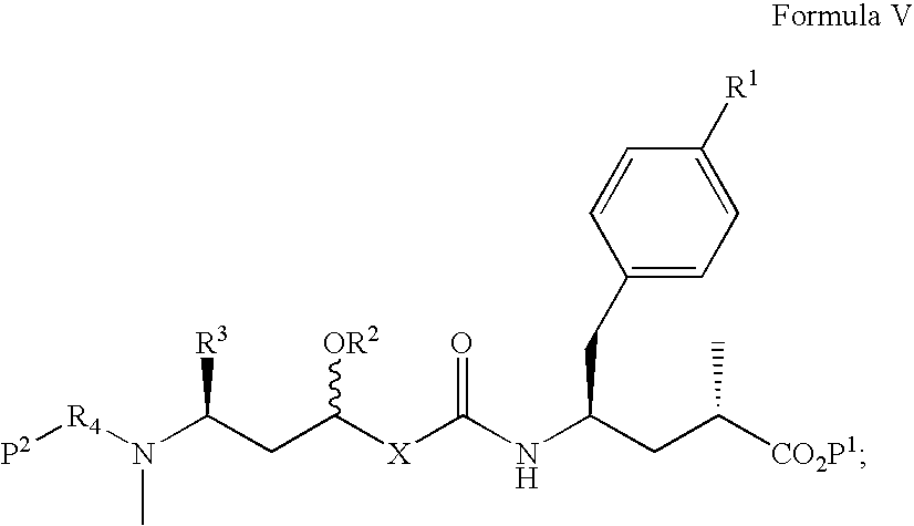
[X](C(NC(CC([CO2P1])C)CC1=CC=C([R1])C=C1)=O)C(CC(N([R4][P2])C)[R3])[OR2]
